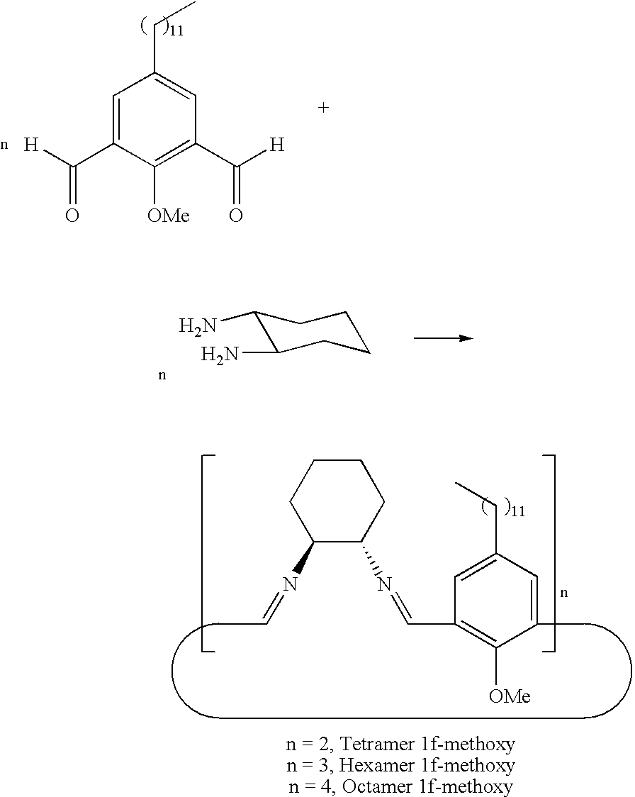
C1=C(C([H])=O)C([OMe])=C(C([H])=O)C=C1CC.C1(N)C(N)CCCC1.C1(N=CC)C(N=CC2=C([OMe])C(C)=CC(CC)=C2)CCCC1
